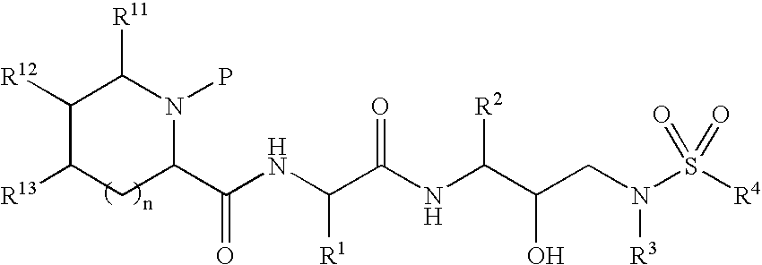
C1([R12])C([R13])CC(C(NC(C(NC(C(CN(S([R4])(=O)=O)[R3])O)[R2])=O)[R1])=O)N(P)C1[R11]
